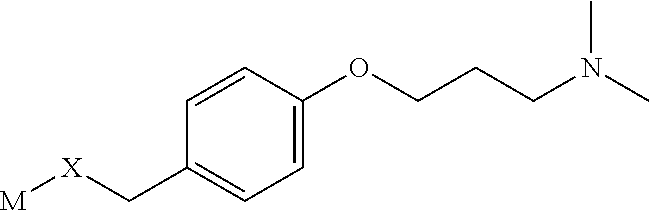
[M][X]CC1=CC=C(OCCCN(C)C)C=C1
